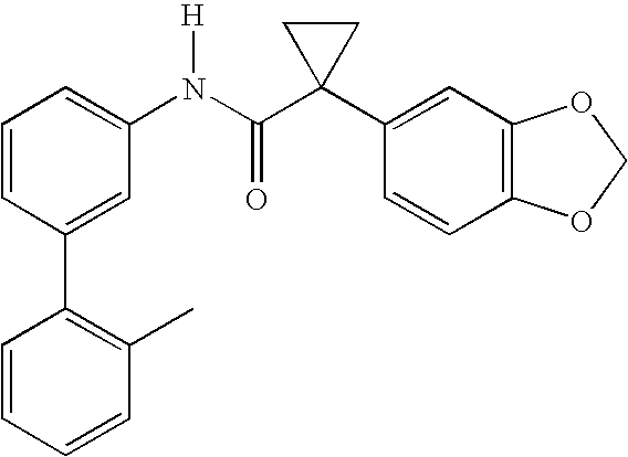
C1=CC(C2=C(C)C=CC=C2)=CC(N(C(C2(C3=CC4=C(C=C3)OCO4)CC2)=O)[H])=C1
